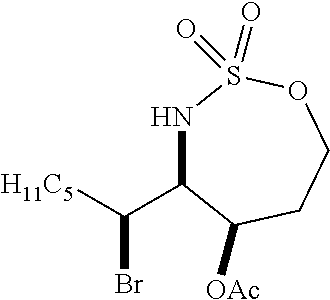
N1C(C([H11C5])Br)C([OAc])CCOS1(=O)=O
